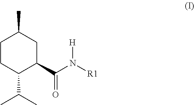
C1CC(C(C)C)C(C(N([R1])[H])=O)CC1C
